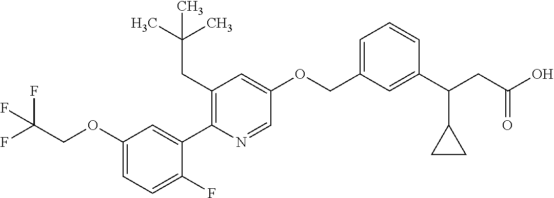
C1(OCC(F)(F)F)=CC=C(F)C(C2=C(CC(C)(C)C)C=C(OCC3=CC=CC(C(CC(O)=O)C4CC4)=C3)C=N2)=C1
